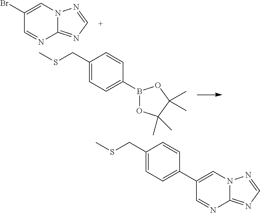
C1(Br)=CN2C(=NC=N2)N=C1.S(CC1=CC=C(B2OC(C)(C)C(C)(C)O2)C=C1)C.S(CC1=CC=C(C2=CN3C(=NC=N3)N=C2)C=C1)C
